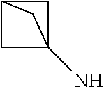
C1C2(N)CC1C2
